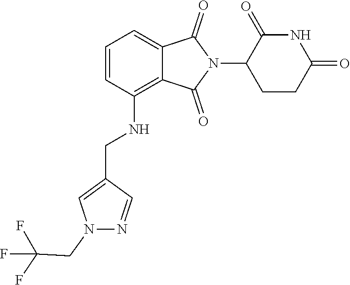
C1CC(=O)NC(=O)C1N1C(=O)C2=CC=CC(NCC3=CN(CC(F)(F)F)N=C3)=C2C1=O
